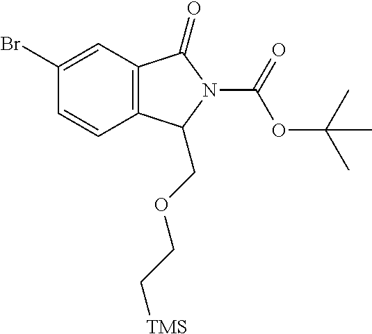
C12=C(C(=O)N(C(OC(C)(C)C)=O)C1COCC[TMS])C=C(Br)C=C2
